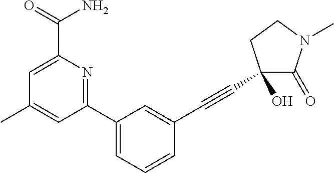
C1=C(C(=O)N)N=C(C2=CC=CC(C#CC3(O)C(=O)N(C)CC3)=C2)C=C1C
